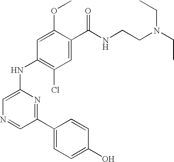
C1=C(OC)C(C(NCCN(CC)CC)=O)=CC(Cl)=C1NC1=CN=CC(C2=CC=C(O)C=C2)=N1
